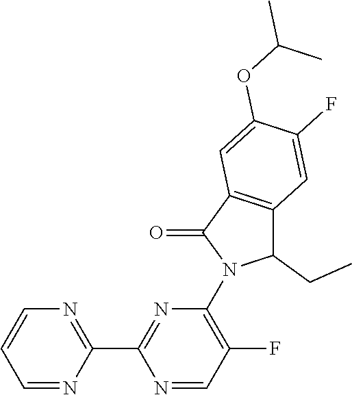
N1=CC(F)=C(N2C(CC)C3=C(C2=O)C=C(OC(C)C)C(F)=C3)N=C1C1=NC=CC=N1
